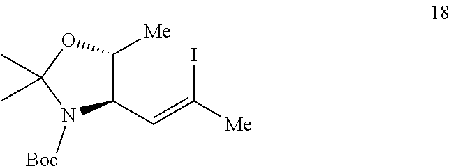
C1([Me])C(C=C(I)[Me])N([Boc])C(C)(C)O1
